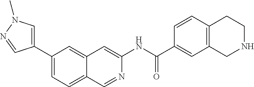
C1(C(=O)NC2=CC3=CC(C4=CN(C)N=C4)=CC=C3C=N2)=CC2=C(C=C1)CCNC2
